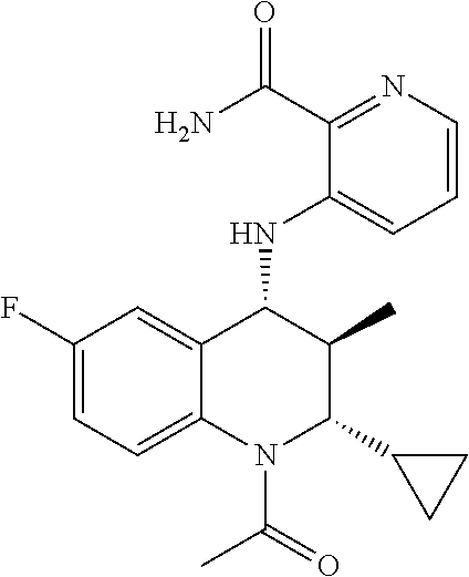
C1(C(=O)N)=NC=CC=C1NC1C(C)C(C2CC2)N(C(=O)C)C2=CC=C(F)C=C12
